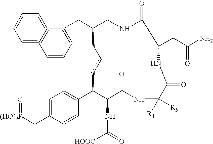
C1=C2=C(=CC=C1)C(CC1CNC(=O)C(CC(N)=O)NC(=O)C([R4])([R5])NC(=O)C(NC([HOOC])=O)C(C3=CC=C(C[(HO)2P]=O)C=C3)ccC1)=CC=C2
